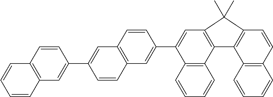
C12=C(C=C(C3=CC4=C(C5=C3C=CC=C5)C3=C(C=CC5=C3C=CC=C5)C4(C)C)C=C1)C=CC(C1=CC3=C(C=C1)C=CC=C3)=C2
